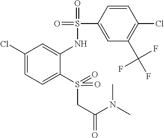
C1(Cl)=CC=C(S(CC(=O)N(C)C)(=O)=O)C(NS(=O)(=O)C2=CC(C(F)(F)F)=C(Cl)C=C2)=C1
